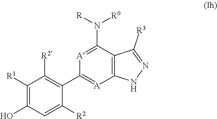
C1([R1])=C(O)C=C([R2])C(C2=[A]C3=C(C(N([R])[R0])=[A]2)C([R3])=NN3)=C1[R2]
